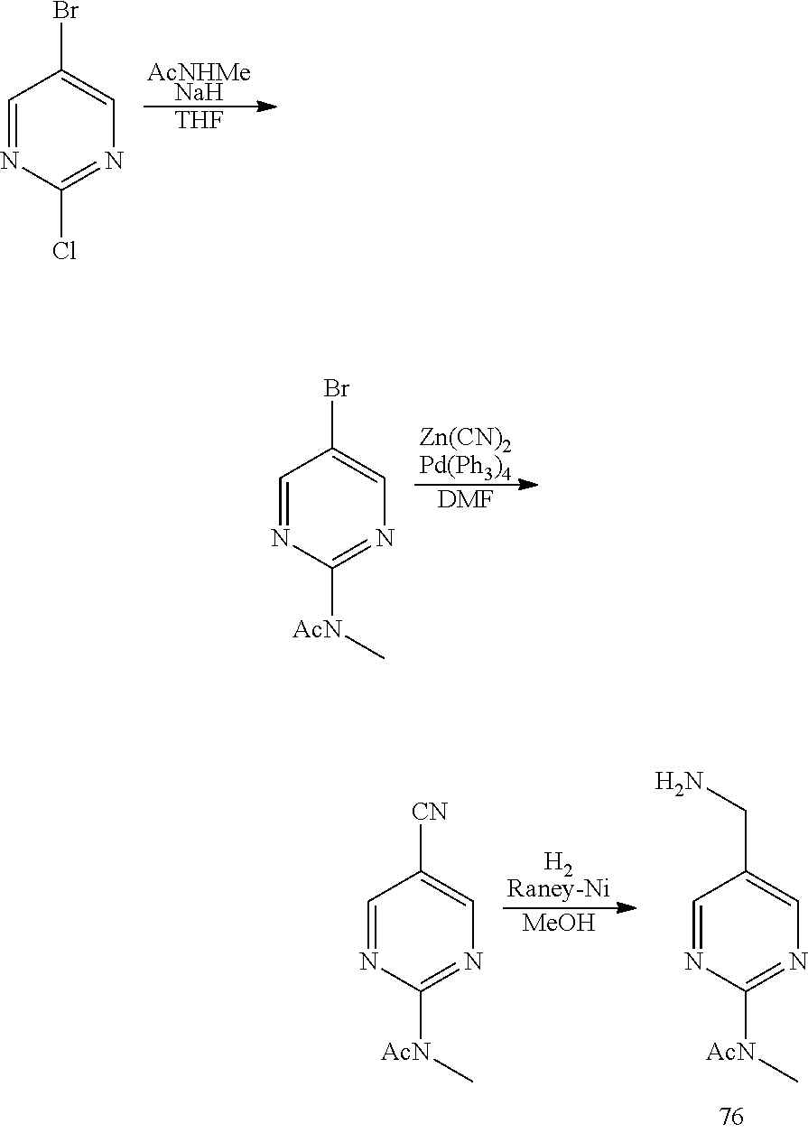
[AcNHMeNaH].[THF].C1=NC(Cl)=NC=C1Br.[Zn(CN)2Pd(Ph3)4].[DMF].C1=NC([AcN]C)=NC=C1Br.[H2Raney-Ni].[MeOH].C1=NC([AcN]C)=NC=C1CN.C1=NC([AcN]C)=NC=C1[CN]
